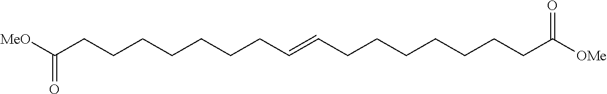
C(CCCCCCCC=CCCCCCCCC([OMe])=O)([MeO])=O
